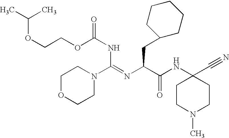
O(CCOC(NC(=NC(C(NC1(C#N)CCN(C)CC1)=O)CC1CCCCC1)N1CCOCC1)=O)C(C)C
